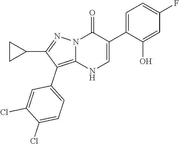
O=C1N2C(=C(C3=CC=C(Cl)C(Cl)=C3)C(C3CC3)=N2)NC=C1C1=CC=C(F)C=C1O
